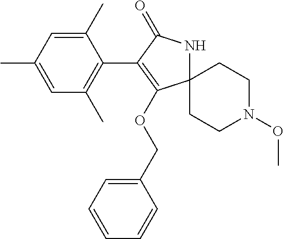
CC1=CC(C)=C(C2=C(OCC3=CC=CC=C3)C3(NC2=O)CCN(OC)CC3)C(C)=C1
